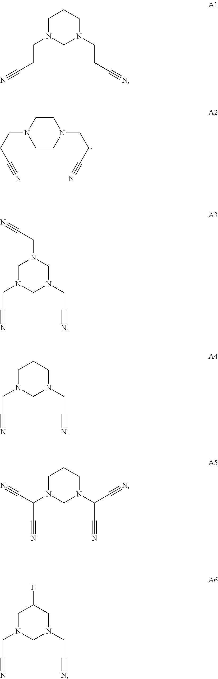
C1CN(CCC#N)CCN1CCC#N.C1N(CCC#N)CN(CCC#N)CC1.C1N(CC#N)CN(CC#N)CN1CC#N.C1N(CC#N)CN(CC#N)CC1.C1N(C(C#N)C#N)CN(C(C#N)C#N)CC1.C1N(CC#N)CN(CC#N)CC1F
